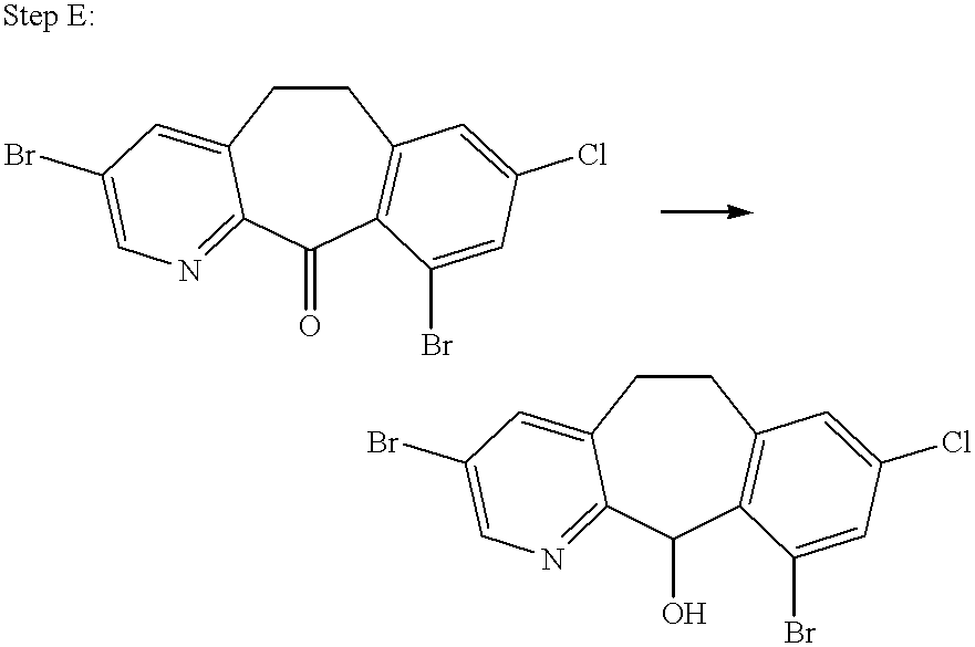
C1CC2=CC(Br)=CN=C2C(=O)C2=C1C=C(Cl)C=C2Br.C1CC2=CC(Br)=CN=C2C(O)C2=C1C=C(Cl)C=C2Br
